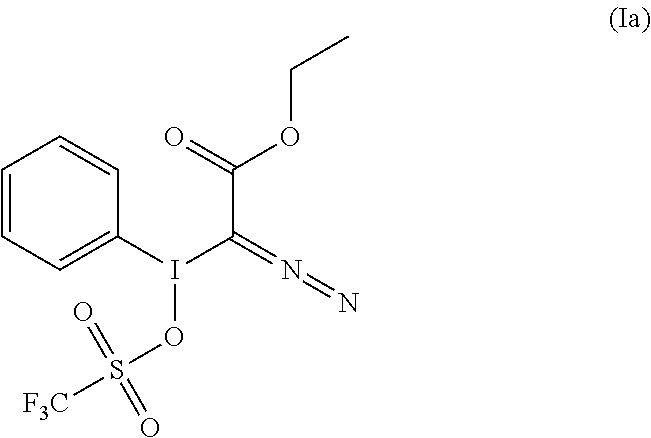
C1=CC=C(I(C(=N=N)C(=O)OCC)OS([F3C])(=O)=O)C=C1
